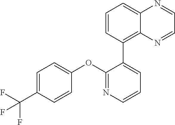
C1=C(C(F)(F)F)C=CC(OC2=NC=CC=C2C2=C3C(=CC=C2)N=CC=N3)=C1
